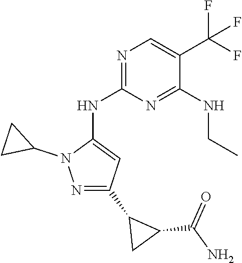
C1CC1N1N=C(C2C(C(N)=O)C2)C=C1NC1=NC=C(C(F)(F)F)C(NCC)=N1
